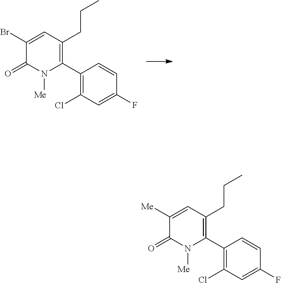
C1(C2=C(CCC)C=C(Br)C(=O)N2[Me])=C(Cl)C=C(F)C=C1.C1(C2=C(CCC)C=C([Me])C(=O)N2[Me])=C(Cl)C=C(F)C=C1
